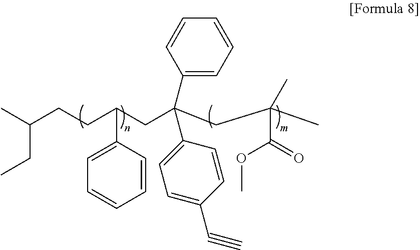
CC(CCC(CC(CC(C)(C(=O)OC)C)(C1=CC=CC=C1)C1=CC=C(C#C)C=C1)C1=CC=CC=C1)CC
